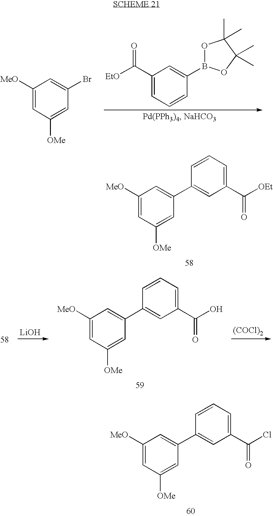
C1=C([MeO])C=C(C2=CC(C([OEt])=O)=CC=C2)C=C1[OMe].C1(C([EtO])=O)=CC=CC(B2OC(C)(C)C(C)(C)O2)=C1.C1=C([MeO])C=C(Br)C=C1[OMe].[LiOH].[(COCl)2].C1=C([MeO])C=C(C2=CC(C(O)=O)=CC=C2)C=C1[OMe].C1=C([MeO])C=C(C2=CC(C(Cl)=O)=CC=C2)C=C1[OMe]
